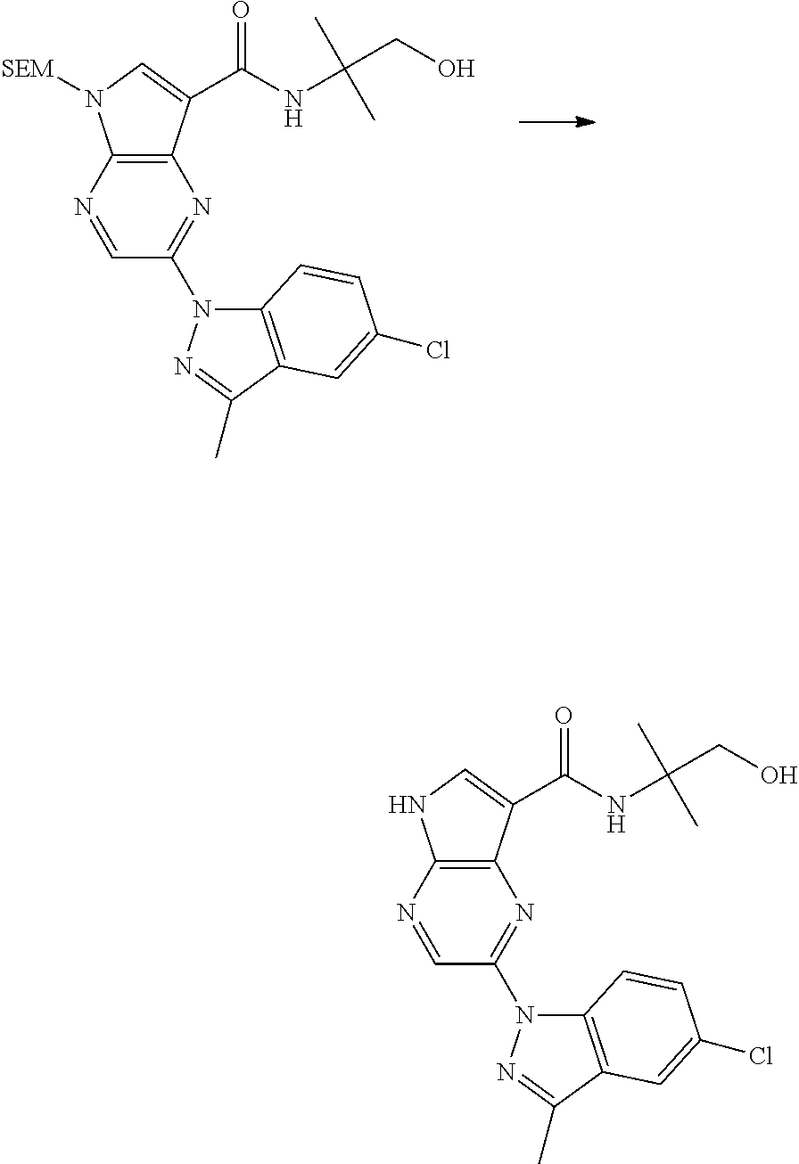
N1=CC(N2C3=C(C(C)=N2)C=C(Cl)C=C3)=NC2=C1N([SEM])C=C2C(NC(CO)(C)C)=O.N1=CC(N2C3=C(C(C)=N2)C=C(Cl)C=C3)=NC2=C1NC=C2C(NC(CO)(C)C)=O
